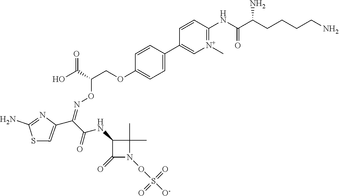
C1=C(C2=C[N+](C)=C(NC(C(CCCCN)N)=O)C=C2)C=CC(OCC(C(O)=O)ON=C(C2=CSC(N)=N2)C(NC2C(=O)N(OS([O-])(=O)=O)C2(C)C)=O)=C1
